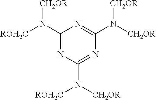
C1(N([ROH2C])[CH2OR])=NC(N([ROH2C])[CH2OR])=NC(N([CH2OR])[CH2OR])=N1
